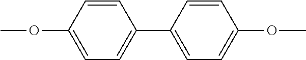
COC1=CC=C(C2=CC=C(OC)C=C2)C=C1
